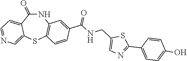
N1C(=O)C2=CC=NC=C2SC2=C1C=C(C(NCC1=CN=C(C3=CC=C(O)C=C3)S1)=O)C=C2
